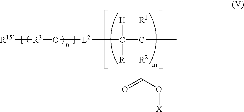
[R15][R3]O[L2]C(C(C)([R1])[R2]C(=O)O[X])([H])[R]
